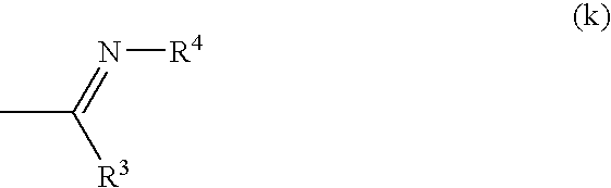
CC(=N[R4])[R3]
